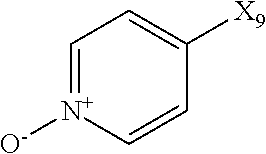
C1=[N+]([O-])C=CC([X9])=C1
